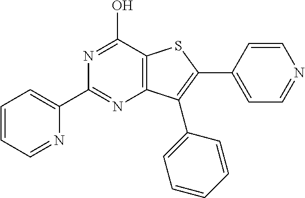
N1=CC=CC=C1C1=NC2=C(C(O)=N1)SC(C1=CC=NC=C1)=C2C1=CC=CC=C1
